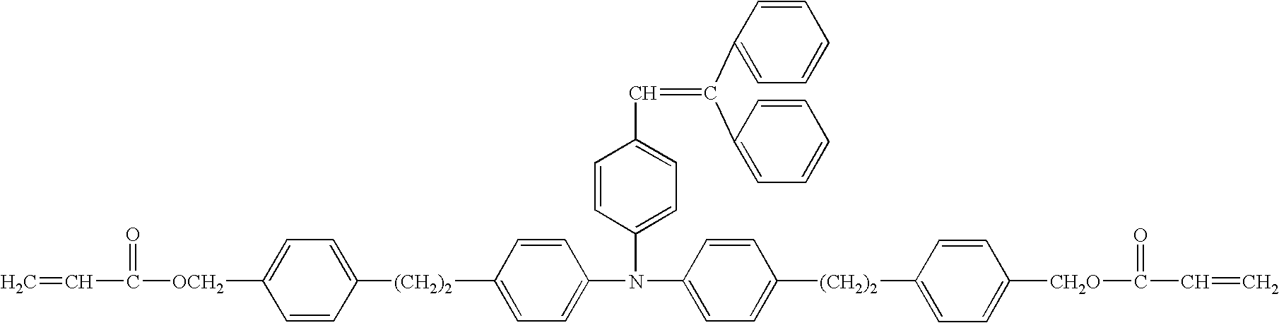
C=CC(=O)[OCH2]C1=CC=C(C[(CH2)2]C2=CC=C(N(C3=CC=C(C=C(C4=CC=CC=C4)C4=CC=CC=C4)C=C3)C3=CC=C([(CH2)2]C4=CC=C([CH2O]C(=O)C=C)C=C4)C=C3)C=C2)C=C1
